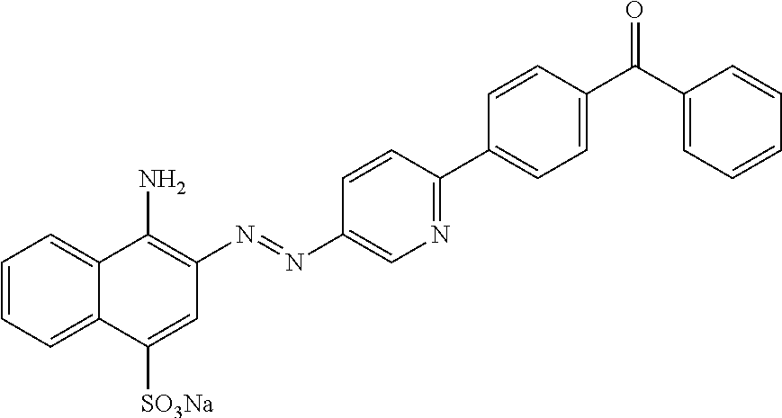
C1=CC=C2C(=C1)C(N)=C(N=NC1=CN=C(C3=CC=C(C(C4=CC=CC=C4)=O)C=C3)C=C1)C=C2[SO3Na]
